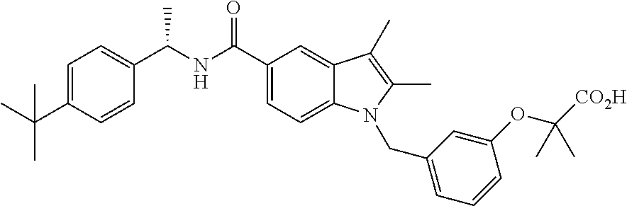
C1(C(NC(C2=CC=C3C(=C2)C(C)=C(C)N3CC2=CC=CC(OC([CO2H])(C)C)=C2)=O)C)=CC=C(C(C)(C)C)C=C1
